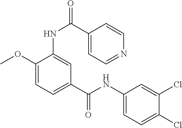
C1(OC)=CC=C(C(NC2=CC=C(Cl)C(Cl)=C2)=O)C=C1NC(=O)C1=CC=NC=C1
